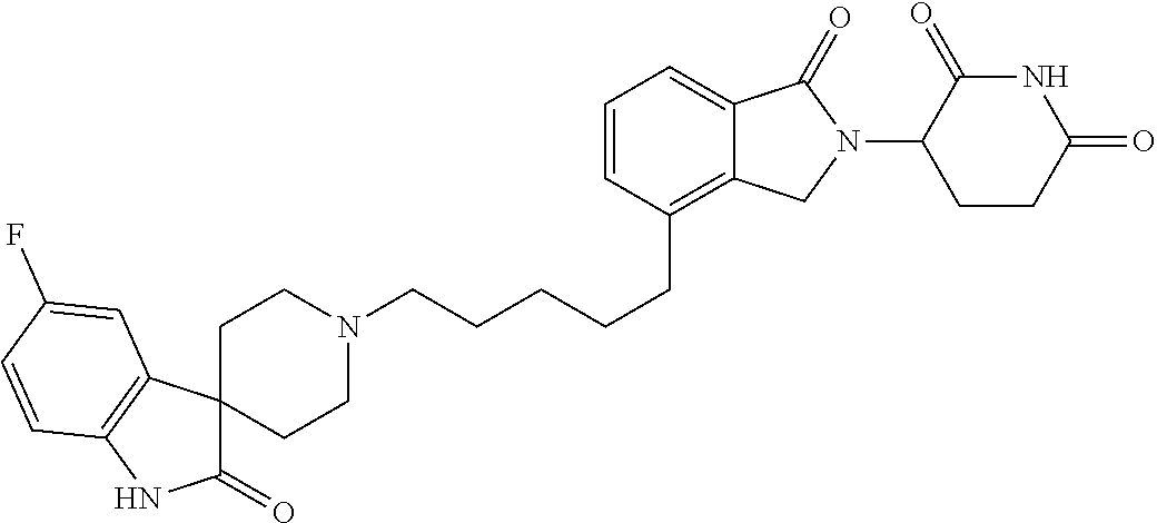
C(CCCC1=C2C(=CC=C1)C(=O)N(C1C(=O)NC(=O)CC1)C2)CN1CCC2(CC1)C(=O)NC1=C2C=C(F)C=C1
